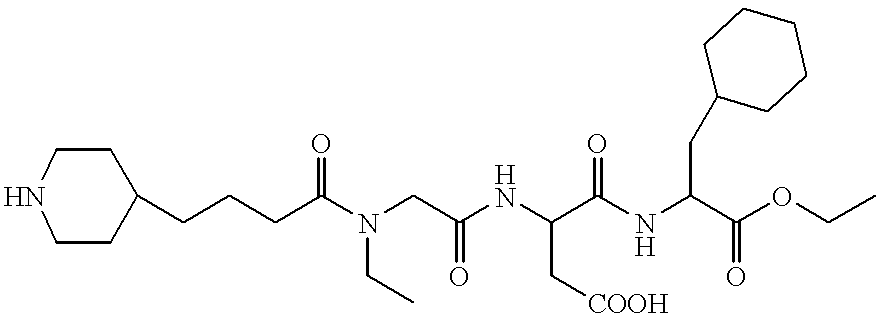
C1(CCCC(N(CC(NC(C(NC(C(OCC)=O)CC2CCCCC2)=O)C[COOH])=O)CC)=O)CCNCC1
